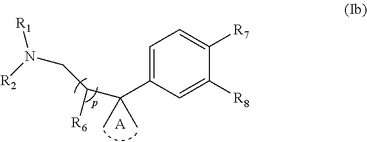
C1=C(C(C([R6])CN([R1])[R2])(C)C)C=C([R8])C([R7])=C1.[A]
